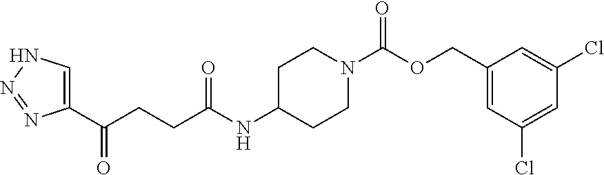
C1(C(CCC(NC2CCN(C(OCC3=CC(Cl)=CC(Cl)=C3)=O)CC2)=O)=O)=CNN=N1
